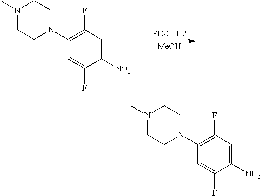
[MeOH].N1(C)CCN(C2=C(F)C=C([NO2])C(F)=C2)CC1.N1(C)CCN(C2=C(F)C=C(N)C(F)=C2)CC1
